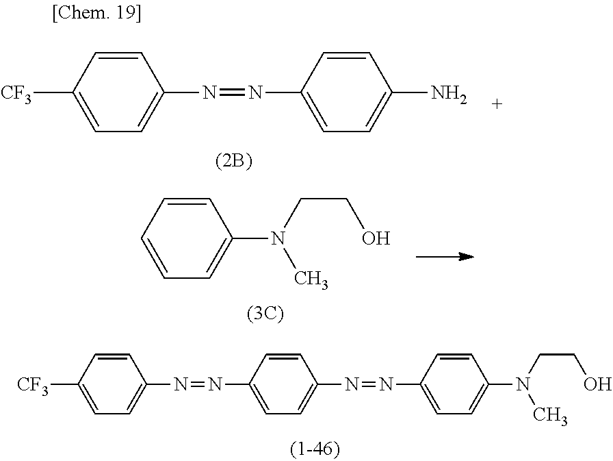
C1(N=NC2=CC=C(N=NC3=CC=C(N(CCO)C)C=C3)C=C2)=CC=C([CF3])C=C1.C1(N=NC2=CC=C(N)C=C2)=CC=C([CF3])C=C1.C1=CC=C(N(CCO)C)C=C1
